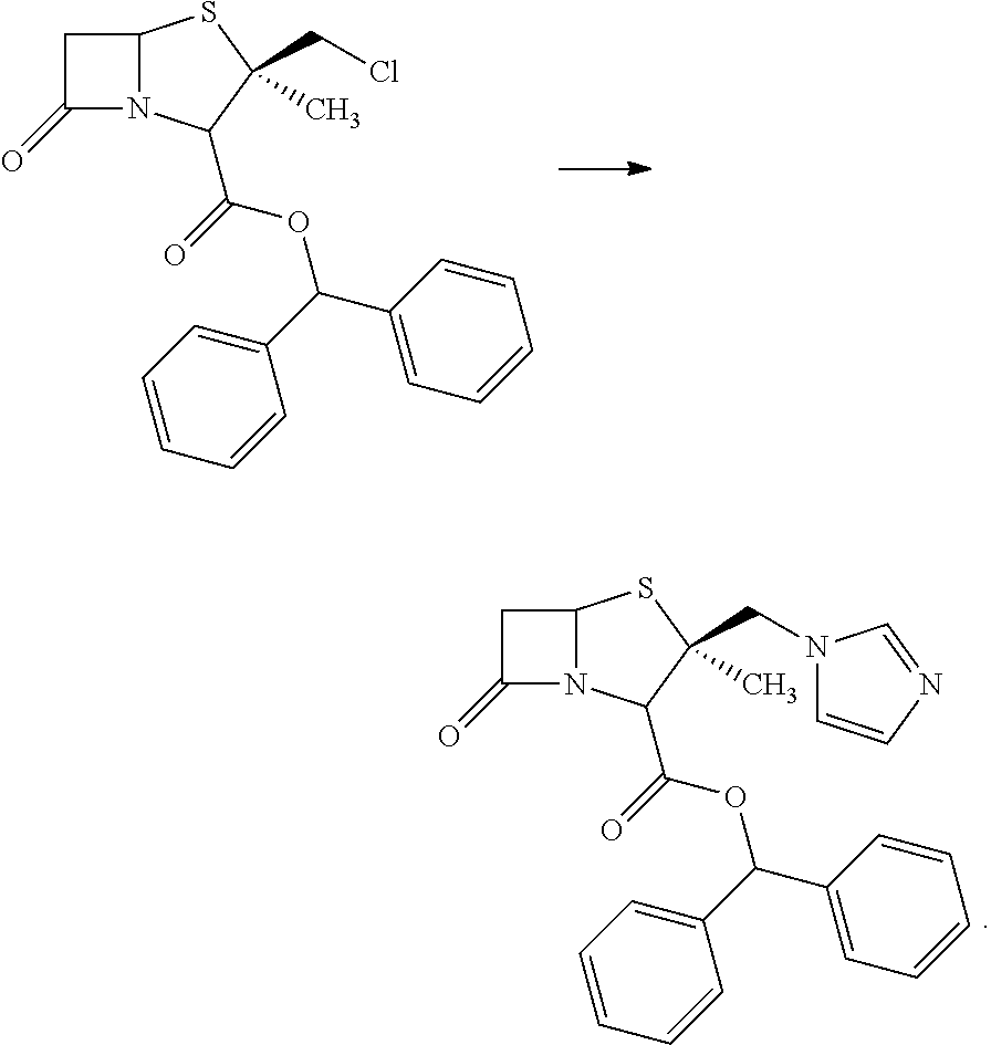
C1(=O)N2C(C1)SC(C)(CCl)C2C(=O)OC(C1=CC=CC=C1)C1=CC=CC=C1.C1(=O)N2C(C1)SC(C)(CN1C=CN=C1)C2C(=O)OC(C1=CC=CC=C1)C1=CC=CC=C1
